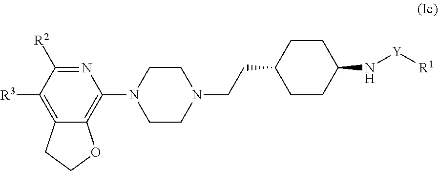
N1=C([R2])C([R3])=C2C(=C1N1CCN(CCC3CCC(N[Y][R1])CC3)CC1)OCC2
